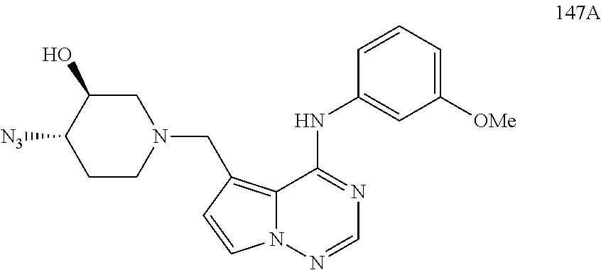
C1C(O)C([N3])CCN1CC1=C2N(N=CN=C2NC2=CC([OMe])=CC=C2)C=C1
